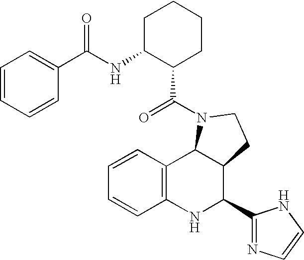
C12=C(NC(C3=NC=CN3)C3C1N(C(=O)C1C(NC(=O)C4=CC=CC=C4)CCCC1)CC3)C=CC=C2
